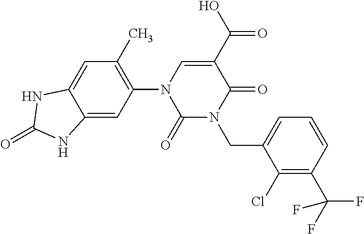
C12=CC(C)=C(N3C(=O)N(CC4=CC=CC(C(F)(F)F)=C4Cl)C(=O)C(C(O)=O)=C3)C=C1NC(=O)N2
